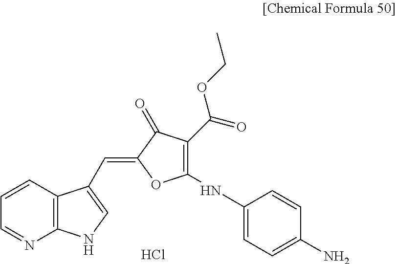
C1=CC2=C(N=C1)NC=C2C=C1OC(NC2=CC=C(N)C=C2)=C(C(=O)OCC)C1=O.Cl
